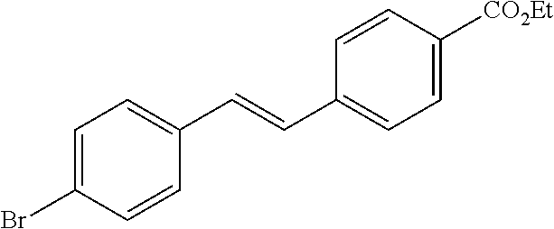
C1=C(Br)C=CC(C=CC2=CC=C([CO2Et])C=C2)=C1
